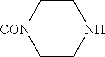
C1C[CON]CCN1
